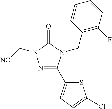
N1=C(C2=CC=C(Cl)S2)N(CC2=C(F)C=CC=C2)C(=O)N1C[NC]
